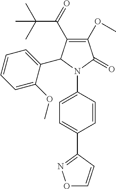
C1(OC)=C(C(C(C)(C)C)=O)C(C2=CC=CC=C2OC)N(C2=CC=C(C3=NOC=C3)C=C2)C1=O
